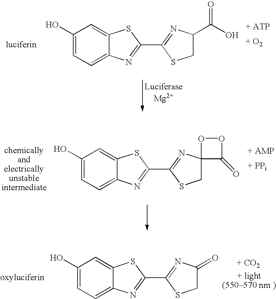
C1(O)=CC=C2C(=C1)SC(C1=NC(C(O)=O)CS1)=N2.C1(O)=CC=C2C(=C1)SC(C1=NC3(CS1)C(=O)OO3)=N2.C1(O)=CC=C2C(=C1)SC(C1=NC(=O)CS1)=N2
